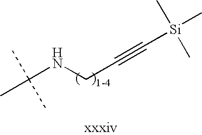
C(NCC#C[Si](C)(C)C)(C)(C)C
